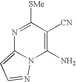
N1=C([SMe])C([CN])=C(N)N2C1=CC=N2
